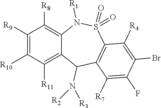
C1([R9])=C([R10])C([R11])=C2C(=C1[R8])N([R1])S(=O)(=O)C1=C(C2N([R3])[R2])C([R7])=C(F)C(Br)=C1[R4]
